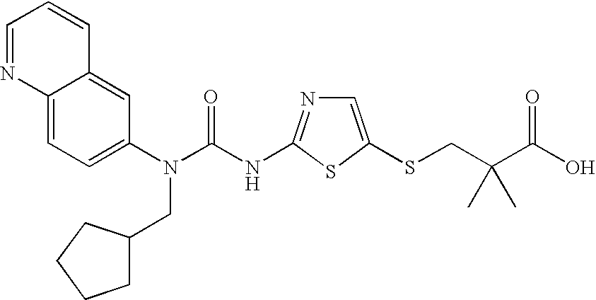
C12=CC=C(N(C(NC3=NC=C(SCC(C(O)=O)(C)C)S3)=O)CC3CCCC3)C=C1C=CC=N2
